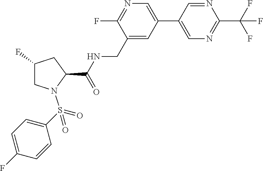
C(C1=CC(C2=CN=C(C(F)(F)F)N=C2)=CN=C1F)NC(C1CC(F)CN1S(=O)(=O)C1=CC=C(F)C=C1)=O
